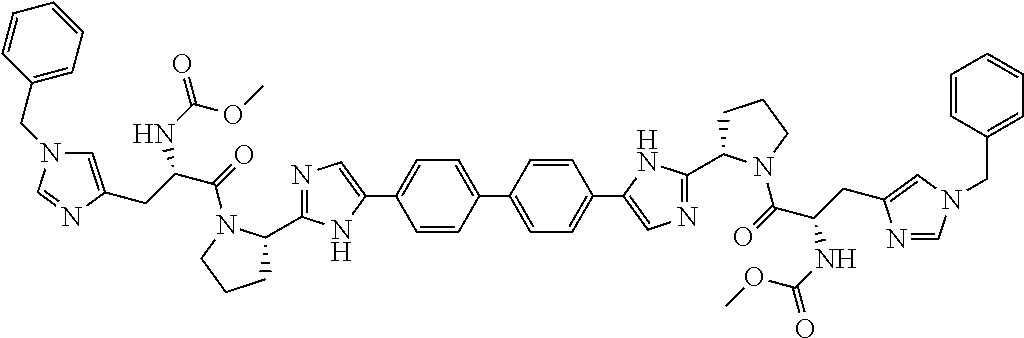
C1=CC(C2=CC=C(C3=CN=C(C4CCCN4C(=O)C(NC(OC)=O)CC4=CN(CC5=CC=CC=C5)C=N4)N3)C=C2)=CC=C1C1=CN=C(C2CCCN2C(=O)C(NC(OC)=O)CC2=CN(CC3=CC=CC=C3)C=N2)N1
